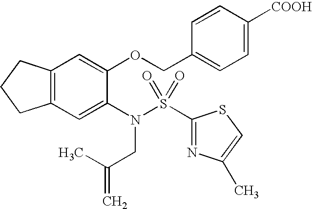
C12=C(C=C(N(S(C3=NC(C)=CS3)(=O)=O)CC(C)=C)C(OCC3=CC=C([COOH])C=C3)=C1)CCC2
